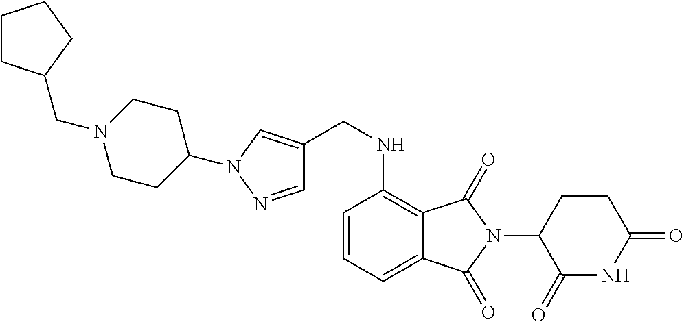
C(N1CCC(N2C=C(CNC3=C4C(=CC=C3)C(=O)N(C3C(=O)NC(=O)CC3)C4=O)C=N2)CC1)C1CCCC1
